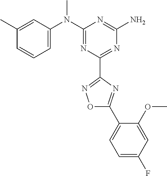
C1(C)=CC(N(C2=NC(C3=NOC(C4=CC=C(F)C=C4OC)=N3)=NC(N)=N2)C)=CC=C1
